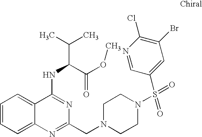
C1=CC=C2C(=C1)C(NC(C(C)C)C(OC)=O)=NC(CN1CCN(S(=O)(C3=CC(Br)=C(Cl)N=C3)=O)CC1)=N2
